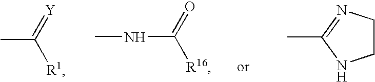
CC(=[Y])[R1].CNC([R16])=O.CC1=NCCN1
